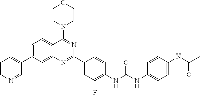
C1=CN=CC(C2=CC=C3C(=C2)N=C(C2=CC(F)=C(NC(NC4=CC=C(NC(C)=O)C=C4)=O)C=C2)N=C3N2CCOCC2)=C1
